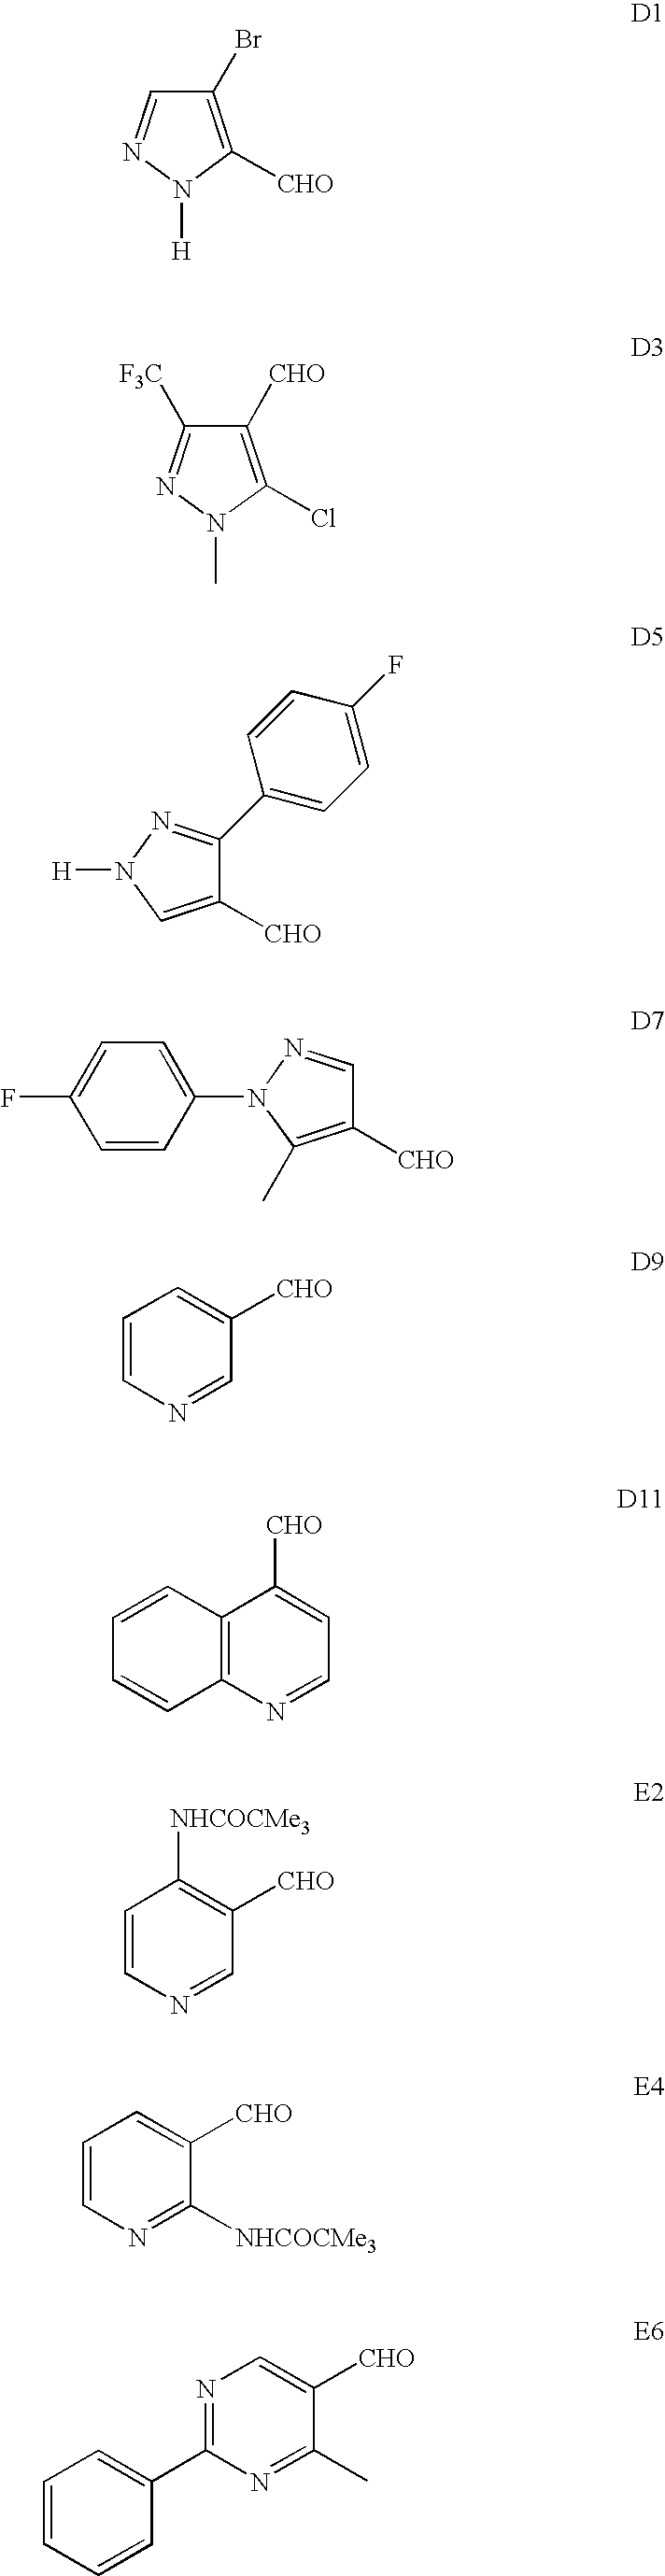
C1(Br)=C([CHO])N([H])N=C1.C1([CHO])=C(Cl)N(C)N=C1[F3C].C1([CHO])=CN([H])N=C1C1=CC=C(F)C=C1.C1([CHO])=C(C)N(C2=CC=C(F)C=C2)N=C1.C1=CN=CC([CHO])=C1.C12=C(N=CC=C1[CHO])C=CC=C2.C1=CN=CC([CHO])=C1[NHCOCMe3].C1=CN=C([NHCOCMe3])C([CHO])=C1.N1=C(C2=CC=CC=C2)N=C(C)C([CHO])=C1
